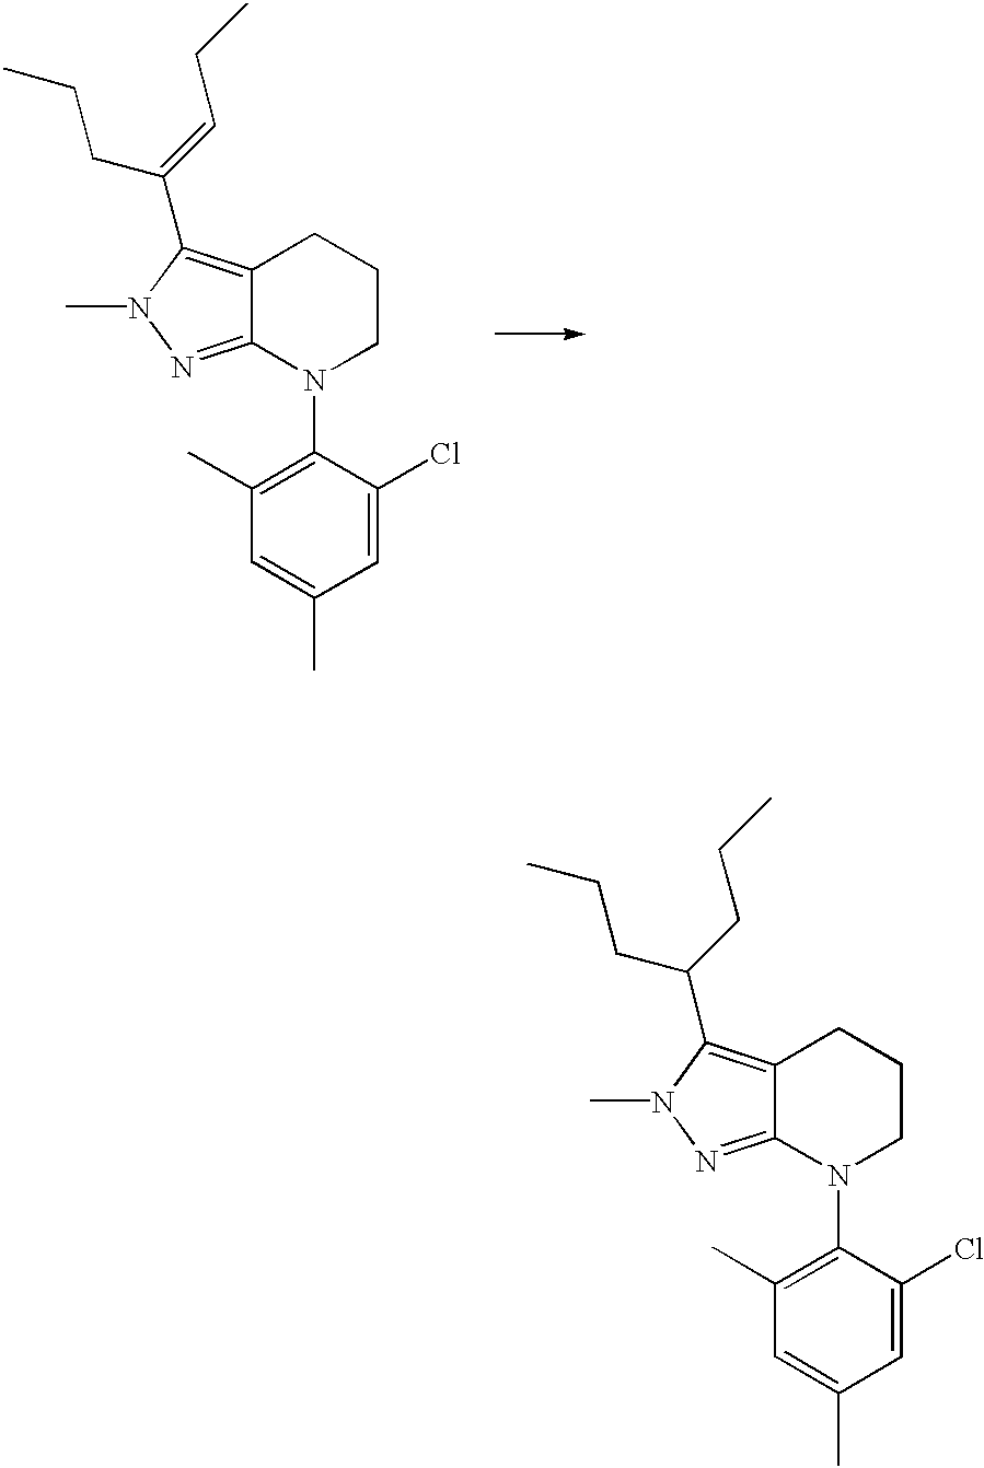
C1(C)=C(N2CCCC3=C(C(CCC)CCC)N(C)N=C23)C(Cl)=CC(C)=C1.C1(C)=C(N2CCCC3=C(C(CCC)=CCC)N(C)N=C23)C(Cl)=CC(C)=C1
